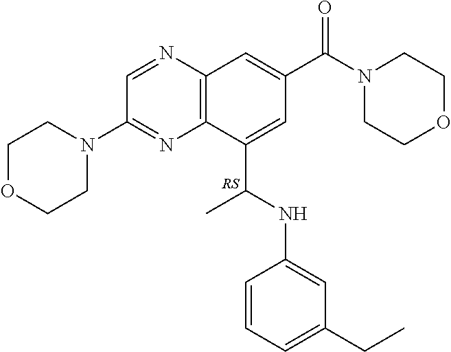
C1(C(NC2=CC(CC)=CC=C2)C)=CC(C(N2CCOCC2)=O)=CC2=C1N=C(N1CCOCC1)C=N2.[RS]
